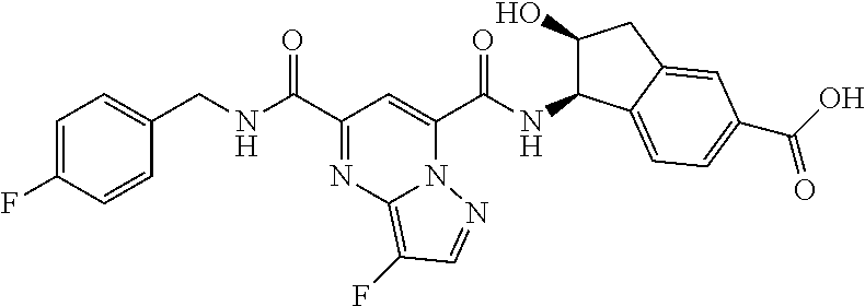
C1=C(F)C=CC(CNC(C2=NC3=C(F)C=NN3C(C(NC3C(O)CC4=CC(C(=O)O)=CC=C34)=O)=C2)=O)=C1
